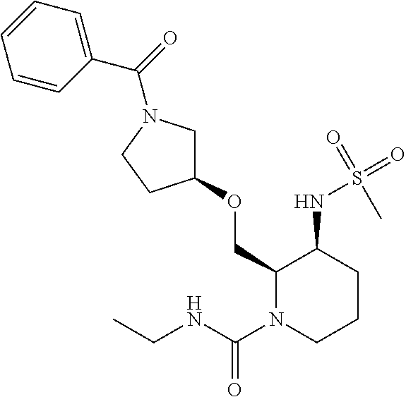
C1(OCC2N(C(NCC)=O)CCCC2NS(=O)(=O)C)CN(C(C2=CC=CC=C2)=O)CC1
